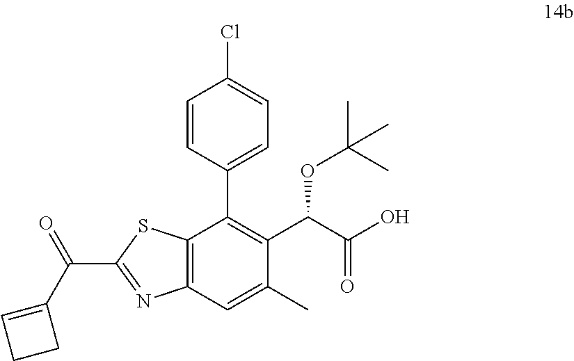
C1=CC(C2=C(C(C(O)=O)OC(C)(C)C)C(C)=CC3=C2SC(C(C2=CCC2)=O)=N3)=CC=C1Cl
